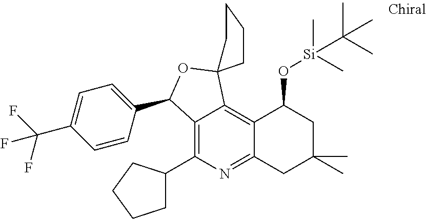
C12=C(C3CCCC3)N=C3C(=C1C1(OC2C2=CC=C(C(F)(F)F)C=C2)CCCC1)C(O[Si](C)(C)C(C)(C)C)CC(C)(C)C3
